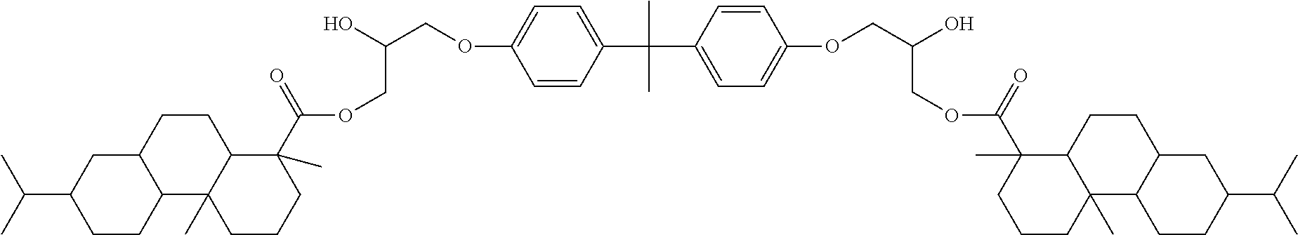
OC(COC1=CC=C(C(C2=CC=C(OCC(O)COC(C3(C)CCCC4(C)C3CCC3C4CCC(C(C)C)C3)=O)C=C2)(C)C)C=C1)COC(C1(C)C2C(C)(CCC1)C1C(CC2)CC(C(C)C)CC1)=O
